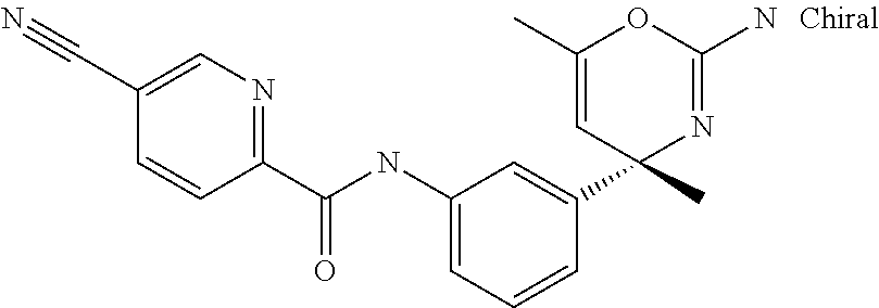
C1(C(NC2=CC=CC(C3(C)N=C(N)OC(C)=C3)=C2)=O)=NC=C(C#N)C=C1
